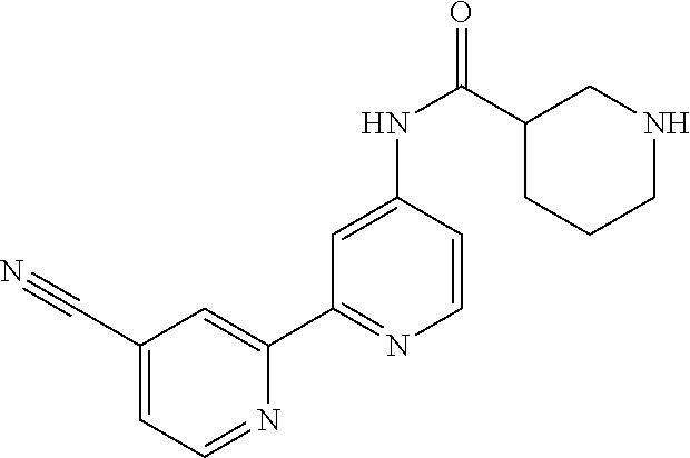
C1(C#N)=CC=NC(C2=NC=CC(NC(=O)C3CCCNC3)=C2)=C1
